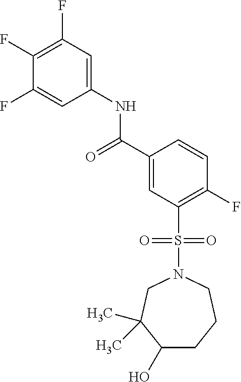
C1(F)=C(F)C=C(NC(C2=CC(S(=O)(=O)N3CC(C)(C)C(O)CCC3)=C(F)C=C2)=O)C=C1F
